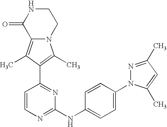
N12C(=C(C)C(C3=NC(NC4=CC=C(N5N=C(C)C=C5C)C=C4)=NC=C3)=C1C)C(=O)NCC2
